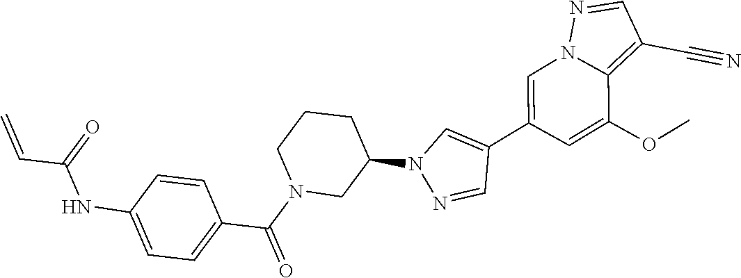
C1=C(C2=CN(C3CCCN(C(=O)C4=CC=C(NC(C=C)=O)C=C4)C3)N=C2)C=C(OC)C2=C(C#N)C=NN12
